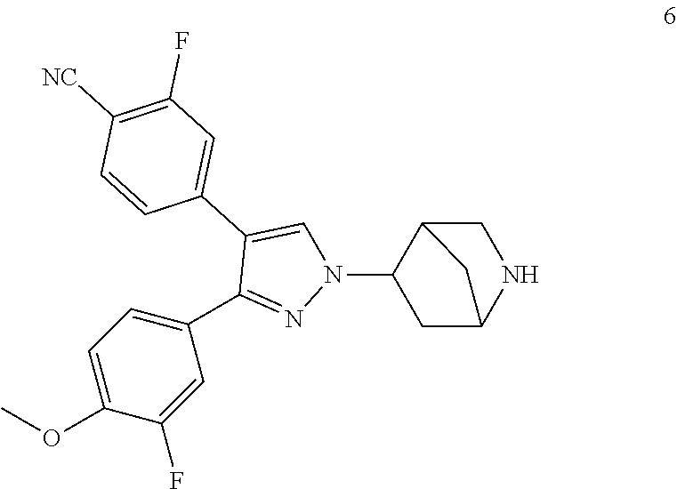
N1(C2CC3NCC2C3)N=C(C2=CC=C(OC)C(F)=C2)C(C2=CC(F)=C([NC])C=C2)=C1
